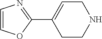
C1(C2=CCNCC2)=NC=CO1
